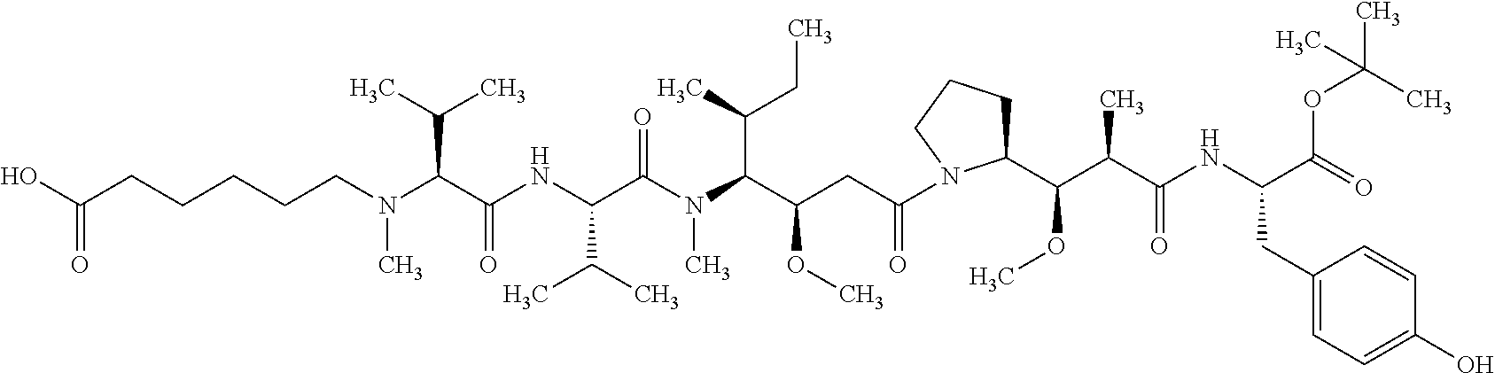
OC(CCCCCN(C(C(NC(C(N(C(C(CC(=O)N1C(C(C(C(NC(C(OC(C)(C)C)=O)CC2=CC=C(O)C=C2)=O)C)OC)CCC1)OC)C(CC)C)C)=O)C(C)C)=O)C(C)C)C)=O
